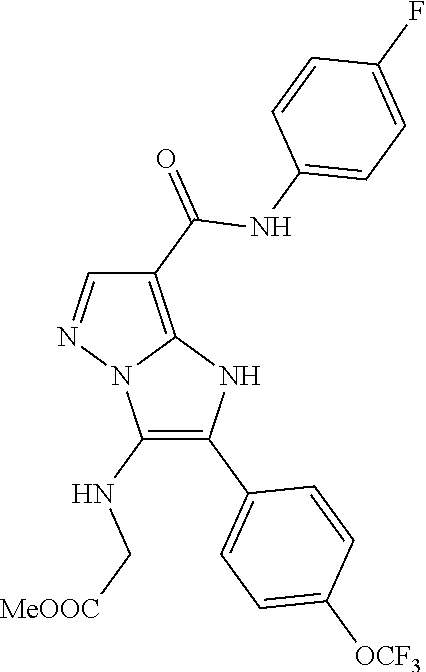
C1(C(=O)NC2=CC=C(F)C=C2)=C2N(N=C1)C(NC[MeOOC])=C(C1=CC=C([OCF3])C=C1)N2
